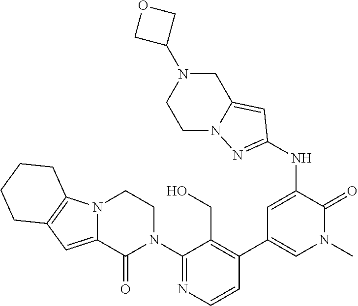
N12C(=CC3=C1CCCC3)C(=O)N(C1=NC=CC(C3=CN(C)C(=O)C(NC4=NN5CCN(C6COC6)CC5=C4)=C3)=C1CO)CC2
